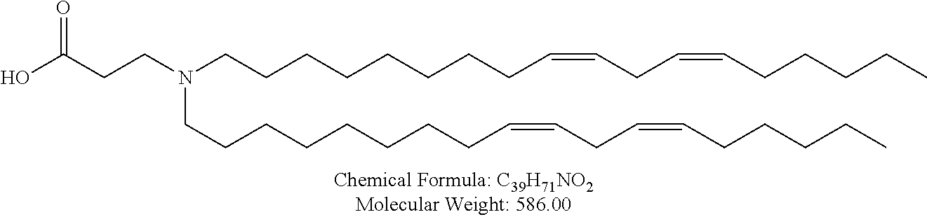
OC(CCN(CCCCCCCCC=CCC=CCCCCC)CCCCCCCCC=CCC=CCCCCC)=O
